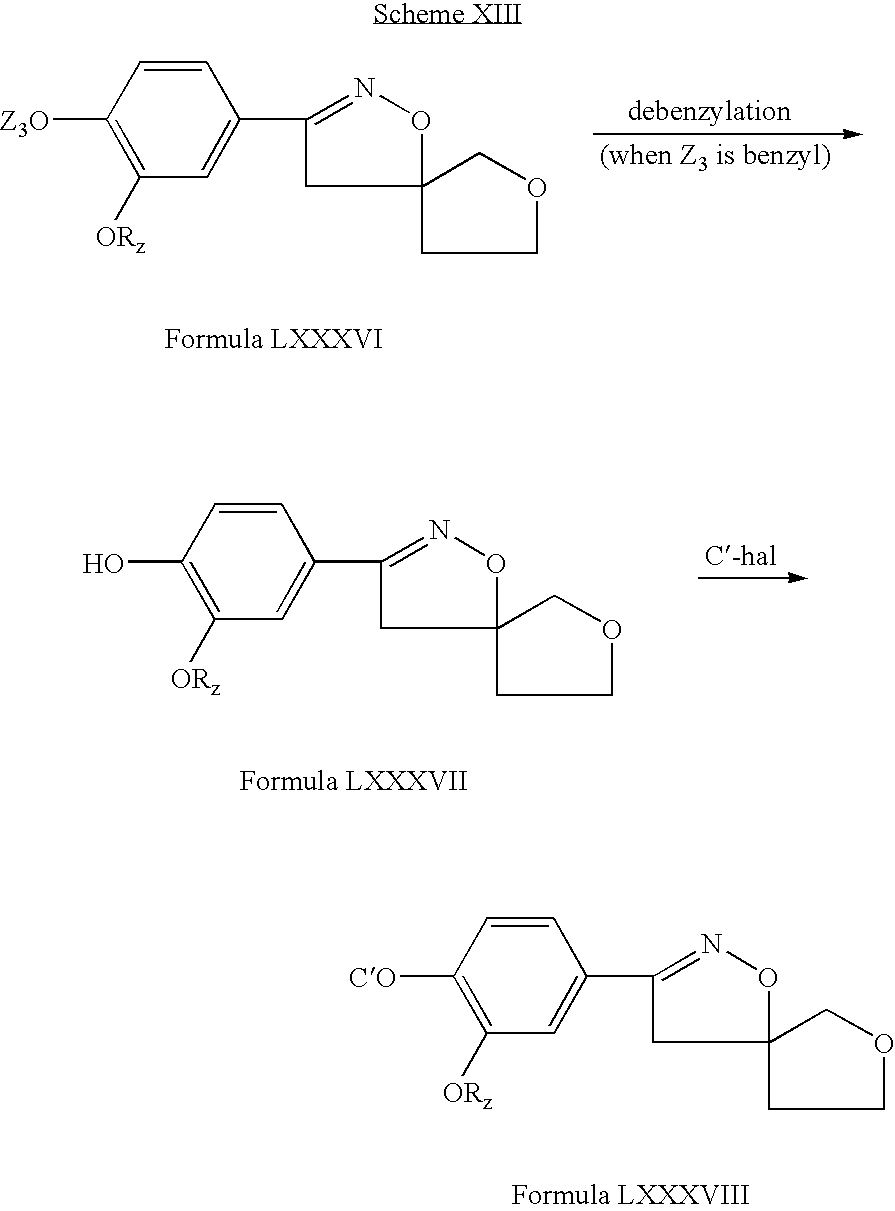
C1=CC([CO])=C([ORz])C=C1C1=NOC2(C1)COCC2.C1=CC([Z3O])=C([ORz])C=C1C1=NOC2(C1)COCC2.C1=CC(O)=C([ORz])C=C1C1=NOC2(C1)COCC2
